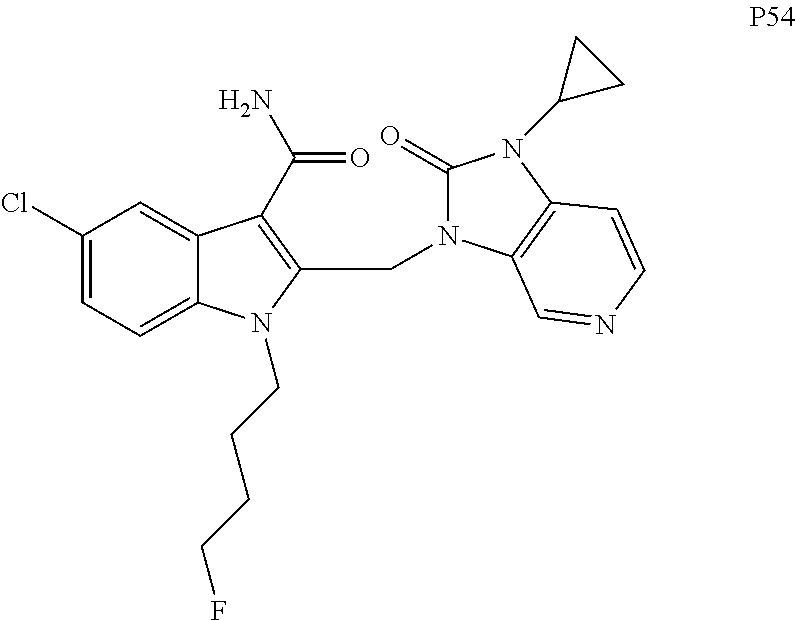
C1(Cl)=CC=C2C(=C1)C(C(N)=O)=C(CN1C(=O)N(C3CC3)C3=C1C=NC=C3)N2CCCCF
